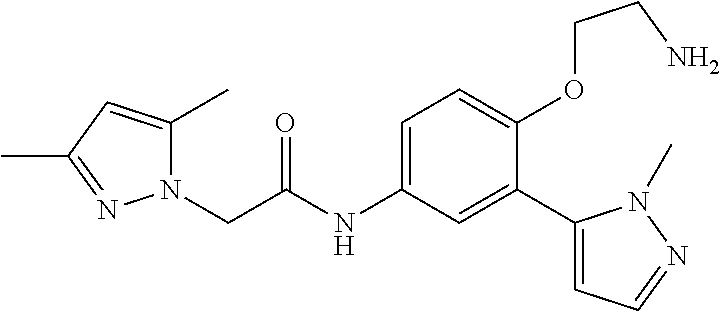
C(N1C(C)=CC(C)=N1)C(=O)NC1=CC=C(OCCN)C(C2=CC=NN2C)=C1
